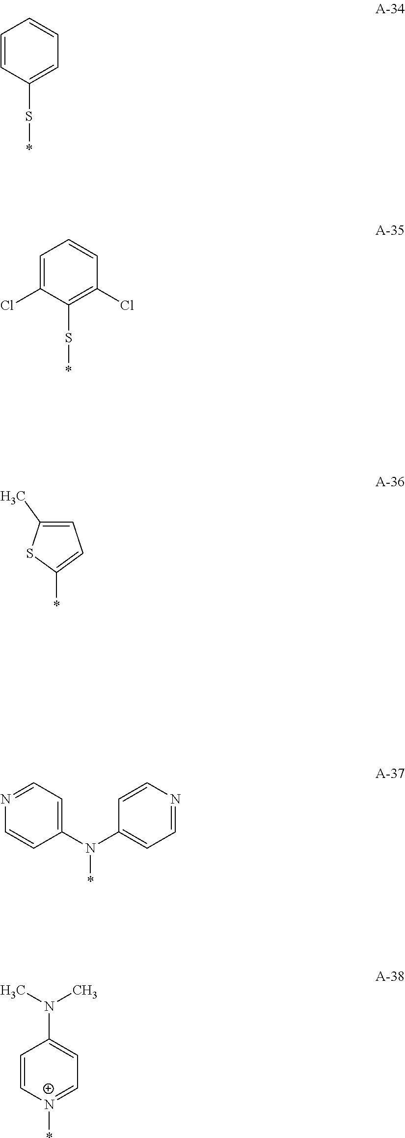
S(*)C1=CC=CC=C1.*C1=CC=C(C)S1.S(*)C1=C(Cl)C=CC=C1Cl.N(*)(C1=CC=NC=C1)C1=CC=NC=C1.[N+]1(*)=CC=C(N(C)C)C=C1
